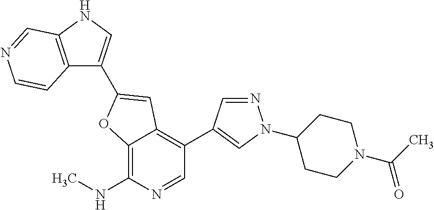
C12=C(NC)N=CC(C3=CN(C4CCN(C(=O)C)CC4)N=C3)=C1C=C(C1=CNC3=C1C=CN=C3)O2
